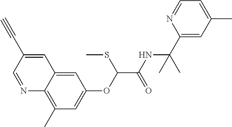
N1=CC(C#C)=CC2=CC(OC(C(NC(C3=CC(C)=CC=N3)(C)C)=O)SC)=CC(C)=C12
